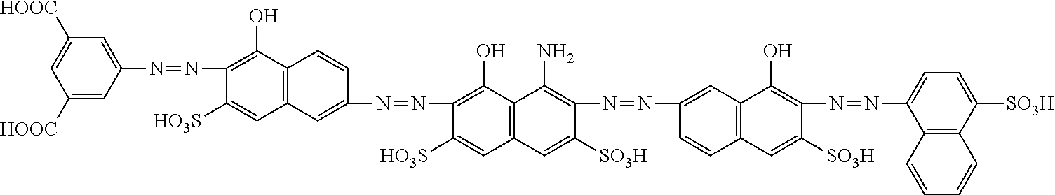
C1([HOOC])=CC(N=NC2=C(O)C3=C(C=C2[HO3S])C=C(N=NC2=C(O)C4=C(C=C2[HO3S])C=C([SO3H])C(N=NC2=CC5=C(C=C2)C=C([SO3H])C(N=NC2=CC=C([SO3H])C6=C2C=CC=C6)=C5O)=C4N)C=C3)=CC([HOOC])=C1
